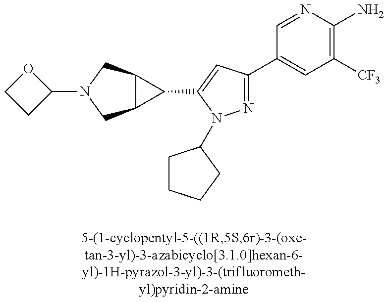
C12C(CN(C3OCC3)C1)C2C1=CC(C2=CC([CF3])=C(N)N=C2)=NN1C1CCCC1
